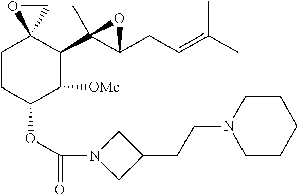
C1CC(OC(N2CC(CCN3CCCCC3)C2)=O)C([OMe])C(C2(C)C(CC=C(C)C)O2)C12CO2
